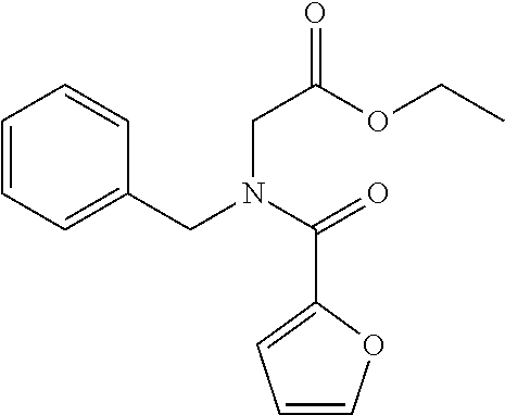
C1=CC=C(CN(C(=O)C2=CC=CO2)CC(OCC)=O)C=C1
